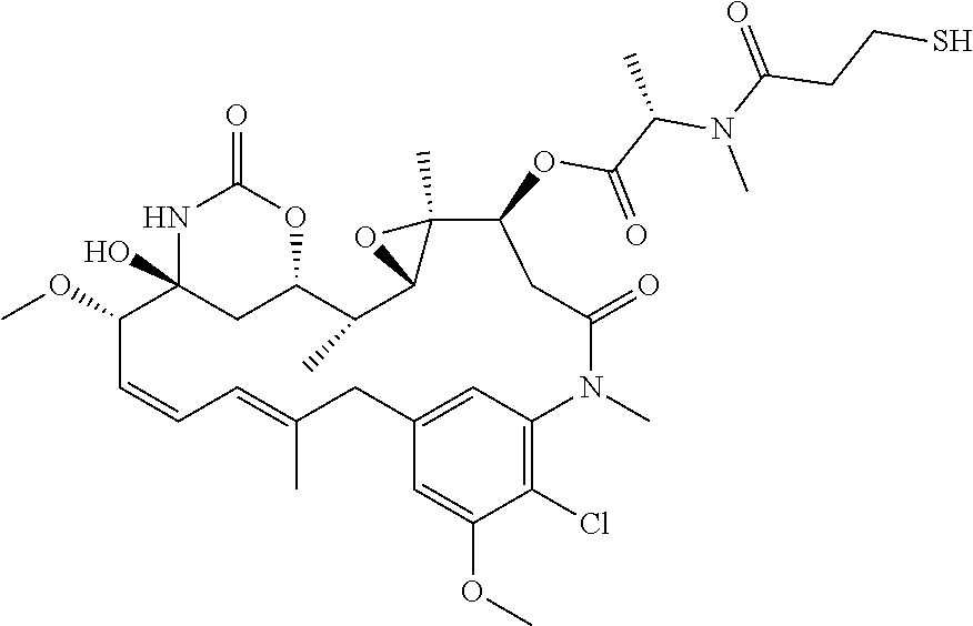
C1(Cl)=C2C=C(C=C1OC)CC(C)=CC=CC(OC)C1(O)CC(OC(=O)N1)C(C)C1C(C)(O1)C(OC(C(N(C)C(CCS)=O)C)=O)CC(=O)N2C
